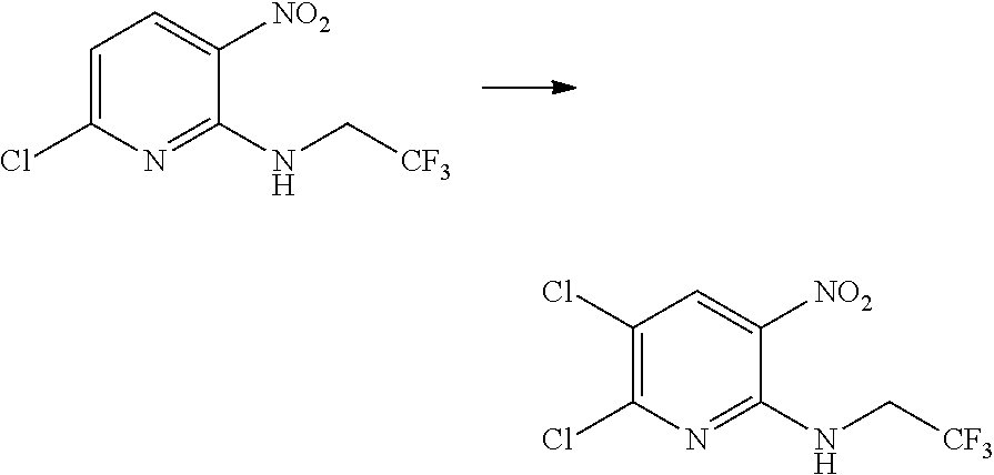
C1=C(Cl)N=C(NC[CF3])C([NO2])=C1.C1(Cl)=C(Cl)N=C(NC[CF3])C([NO2])=C1
